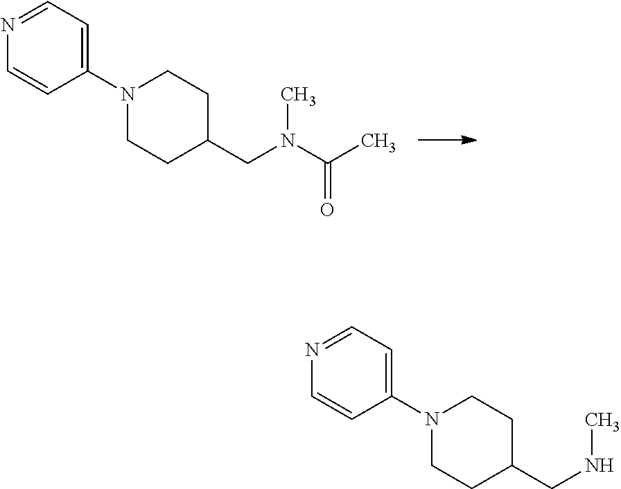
C1N(C2=CC=NC=C2)CCC(CN(C(C)=O)C)C1.C1N(C2=CC=NC=C2)CCC(CNC)C1
